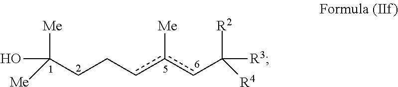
[Me]C(CCcc(cC([R4])([R3])[R2])[Me])([Me])O
